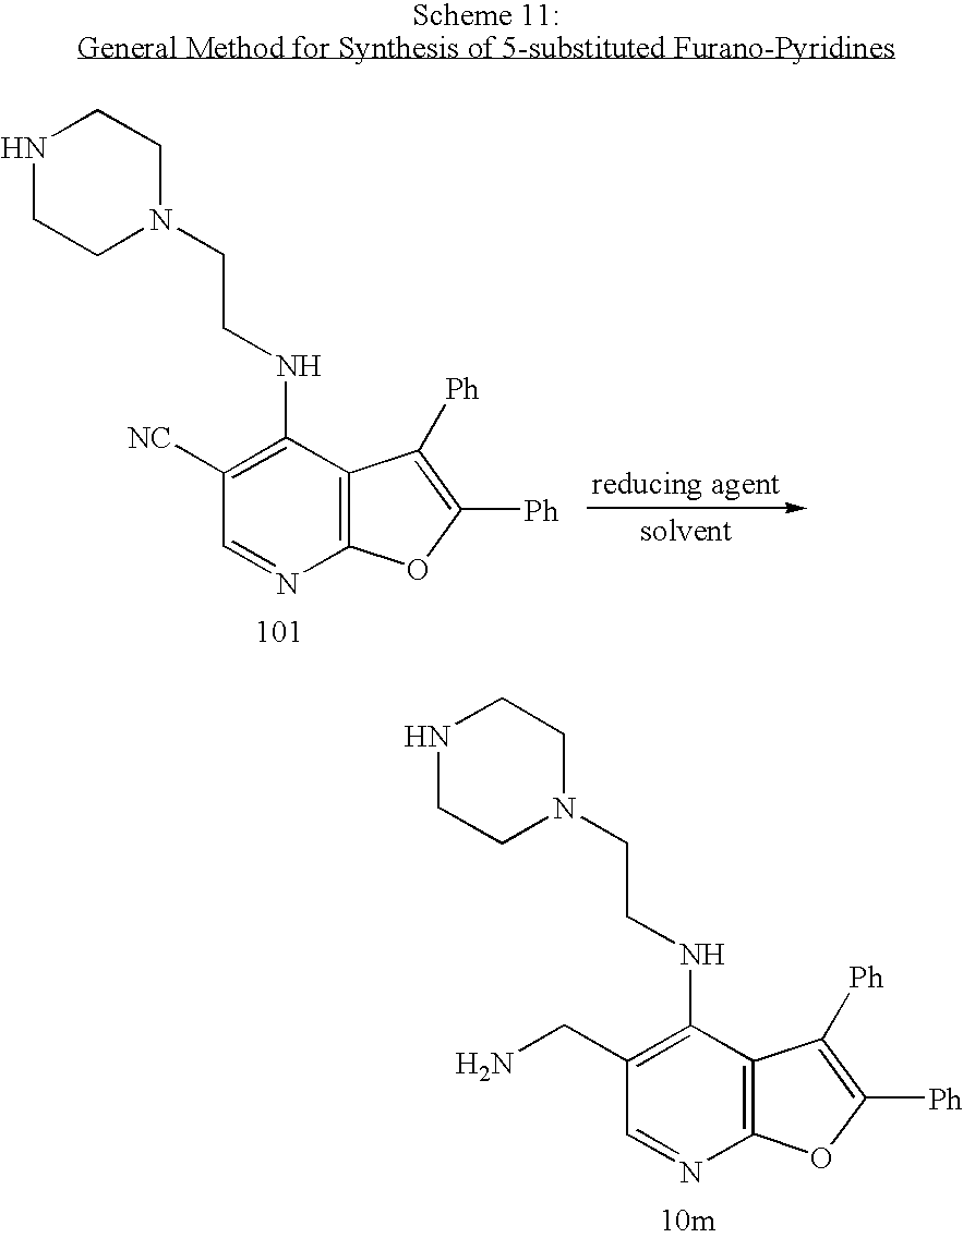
C12=C(C(NCCN3CCNCC3)=C(CN)C=N1)C([Ph])=C([Ph])O2.C12=C(C(NCCN3CCNCC3)=C([NC])C=N1)C([Ph])=C([Ph])O2
